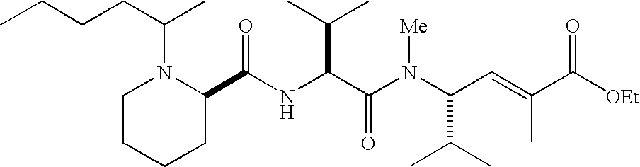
N(C(C(N(C(C(C)C)C=C(C)C([OEt])=O)[Me])=O)C(C)C)C(C1N(C(C)CCCC)CCCC1)=O
